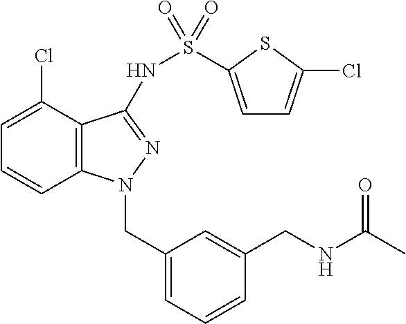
C1(Cl)=CC=CC2=C1C(NS(C1=CC=C(Cl)S1)(=O)=O)=NN2CC1=CC=CC(CNC(C)=O)=C1
